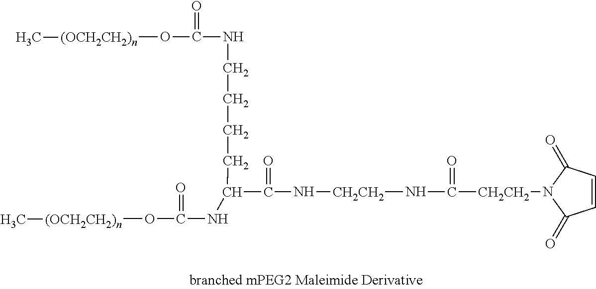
[CH2CH2](N1C(=O)C=CC1=O)C(N[CH2CH2]NC(=O)C(CCCCNC(O[(OCH2CH2)n]C)=O)NC(=O)O[(OCH2CH2)n]C)=O
